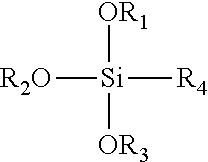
[R2O][Si]([R4])([OR1])[OR3]
